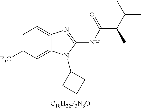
C1=C([CF3])C=C2C(=C1)N=C(NC(C(C(C)C)C)=O)N2C1CCC1
